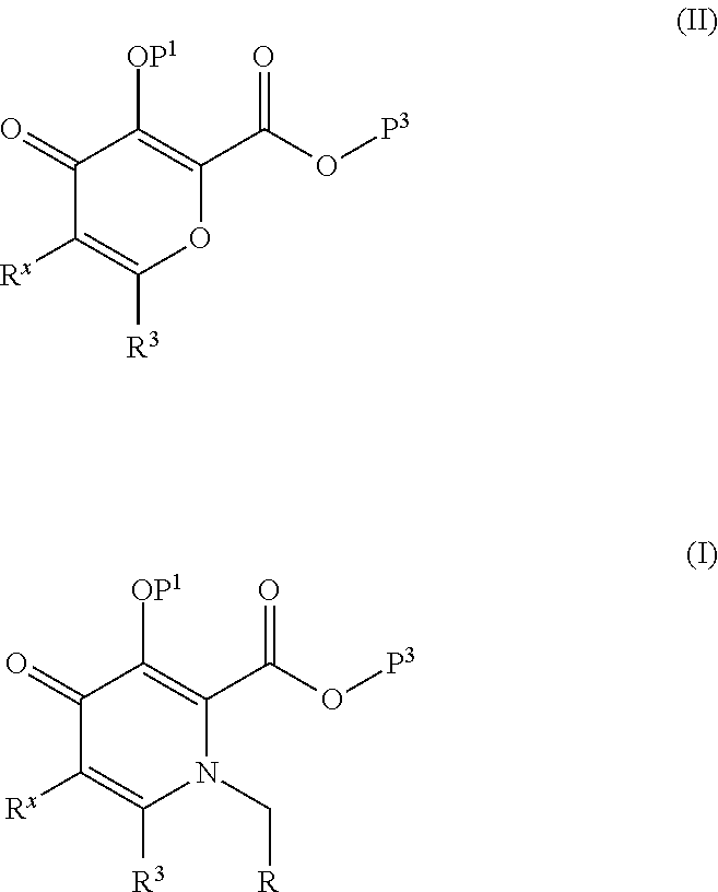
C1(=O)C([Rx])=C([R3])OC(C(O[P3])=O)=C1[OP1].C1(=O)C([Rx])=C([R3])N(C[R])C(C(O[P3])=O)=C1[OP1]
